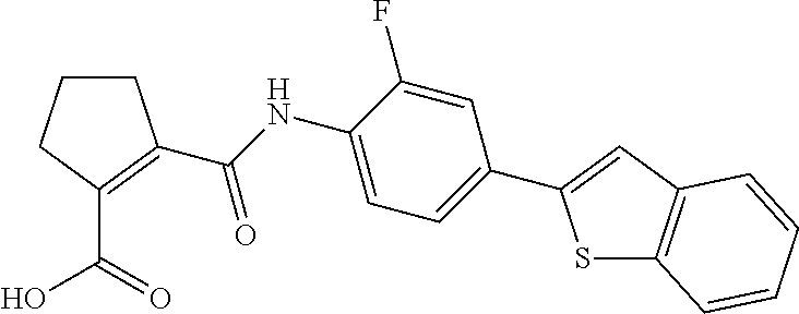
C1CCC(C(=O)O)=C1C(NC1=CC=C(C2=CC3=C(S2)C=CC=C3)C=C1F)=O
